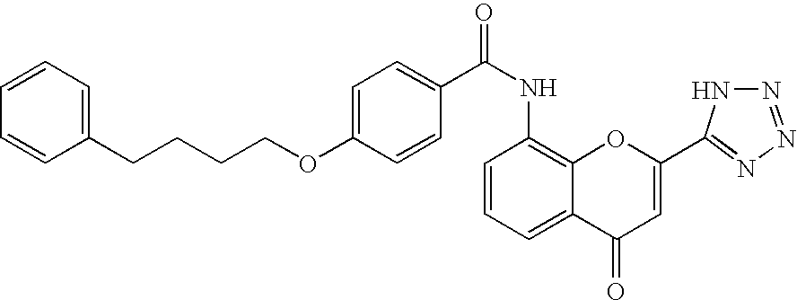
C1(CCCCOC2=CC=C(C(NC3=C4C(=CC=C3)C(=O)C=C(C3=NN=NN3)O4)=O)C=C2)=CC=CC=C1
